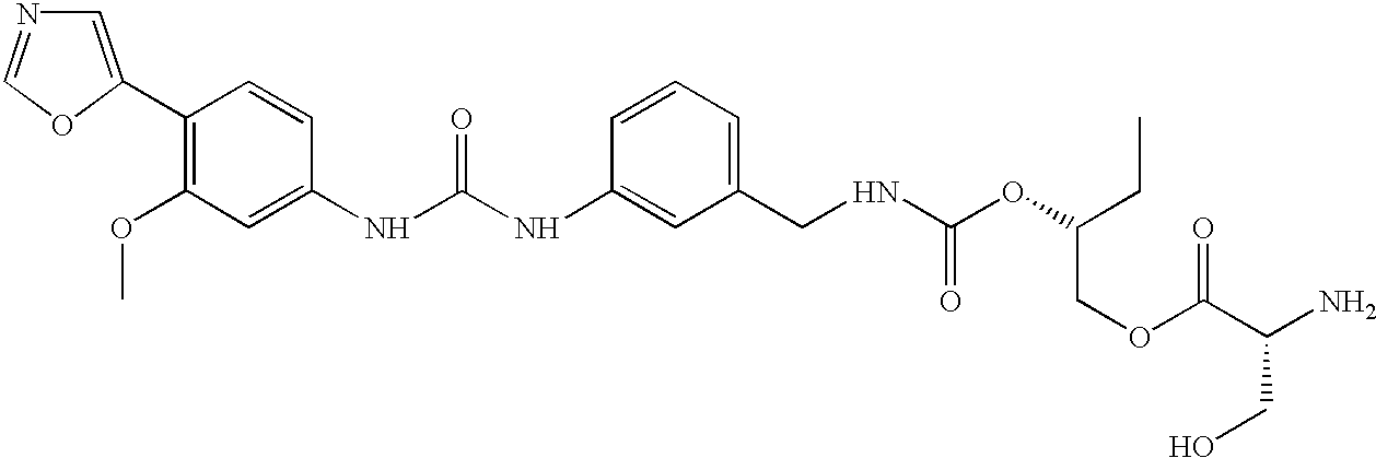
C1=C(C2=C(OC)C=C(NC(NC3=CC(CNC(OC(CC)COC(C(N)CO)=O)=O)=CC=C3)=O)C=C2)OC=N1
